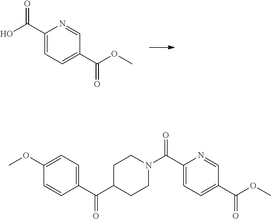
C1(C(O)=O)=CC=C(C(OC)=O)C=N1.C1(OC)=CC=C(C(=O)C2CCN(C(C3=CC=C(C(OC)=O)C=N3)=O)CC2)C=C1
